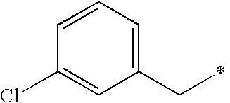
ClC1=CC(CC)=CC=C1
